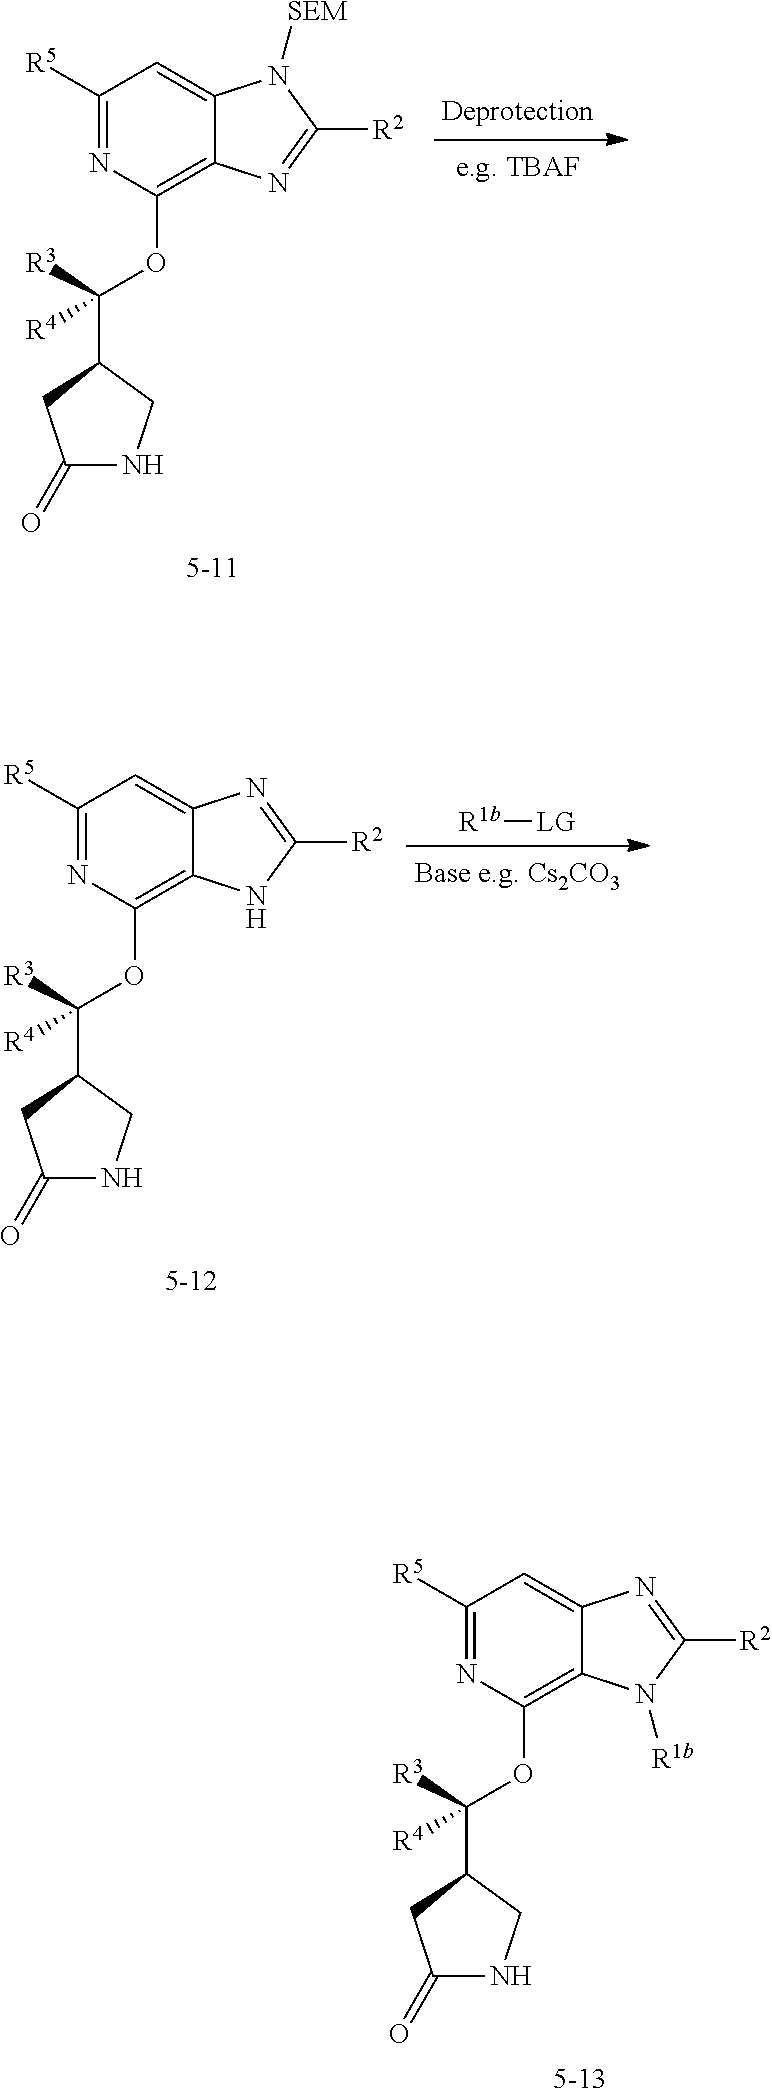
C1(=O)NCC(C(OC2=C3C(=CC([R5])=N2)N([SEM])C([R2])=N3)([R3])[R4])C1.C1(=O)NCC(C(OC2=C3C(=CC([R5])=N2)N=C([R2])N3)([R3])[R4])C1.[R1b][LG].C1(=O)NCC(C(OC2=C3C(=CC([R5])=N2)N=C([R2])N3[R1b])([R3])[R4])C1
